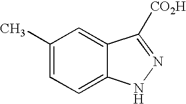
C1(C)=CC=C2C(=C1)C([CO2H])=NN2
